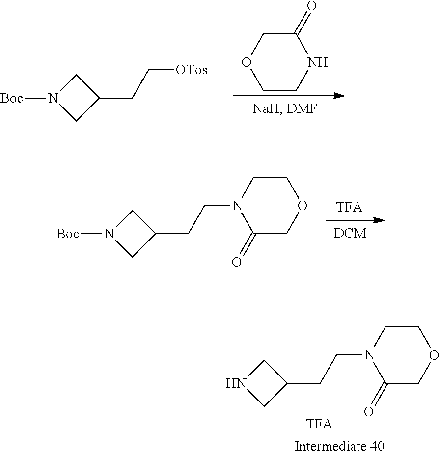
C1N([Boc])CC1CC[OTos].C1CNC(=O)CO1.C1N([Boc])CC1CCN1C(=O)COCC1.C1NCC1CCN1C(=O)COCC1
